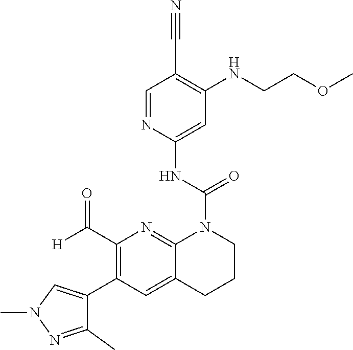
C1(C([H])=O)=C(C2=CN(C)N=C2C)C=C2C(=N1)N(C(NC1=CC(NCCOC)=C(C#N)C=N1)=O)CCC2
